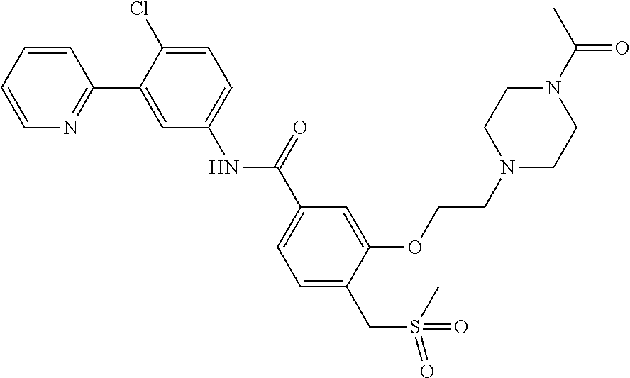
C1=CC=CN=C1C1=CC(NC(C2=CC=C(CS(=O)(C)=O)C(OCCN3CCN(C(C)=O)CC3)=C2)=O)=CC=C1Cl
